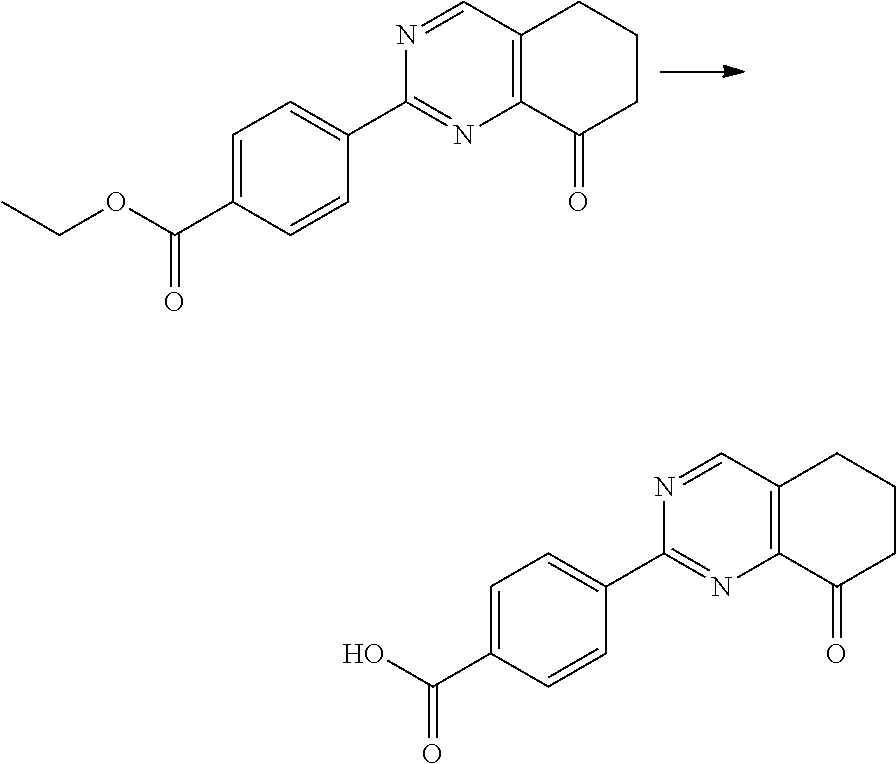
CCOC(C1=CC=C(C2=NC3=C(C=N2)CCCC3=O)C=C1)=O.OC(C1=CC=C(C2=NC3=C(C=N2)CCCC3=O)C=C1)=O
